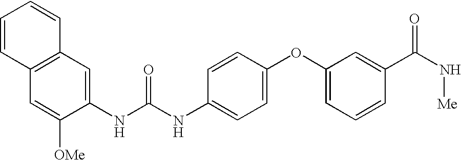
C1(NC(NC2=CC=C(OC3=CC=CC(C(=O)N[Me])=C3)C=C2)=O)=CC2=C(C=C1[OMe])C=CC=C2
